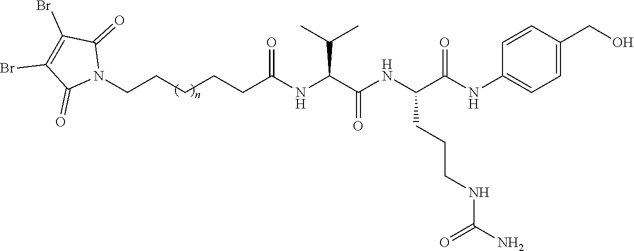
C(CCCCC(NC(C(NC(C(NC1=CC=C(CO)C=C1)=O)CCCNC(N)=O)=O)C(C)C)=O)N1C(=O)C(Br)=C(Br)C1=O
